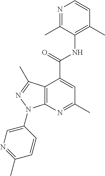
N1=C(C)C(NC(C2=CC(C)=NC3=C2C(C)=NN3C2=CN=C(C)C=C2)=O)=C(C)C=C1
